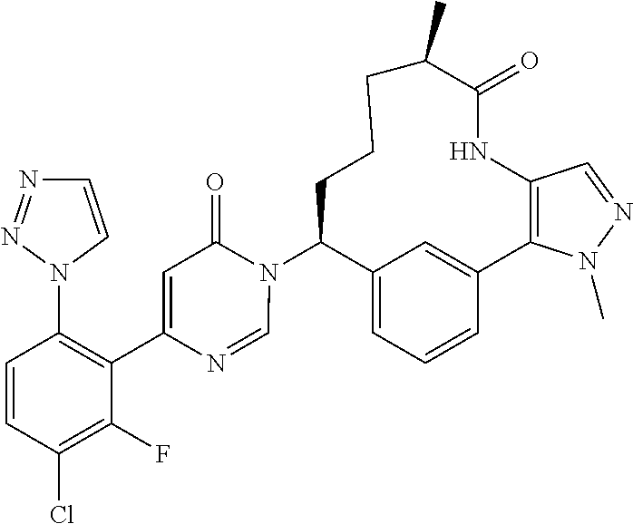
C12=CC=CC(=C1)C1=C(NC(=O)C(C)CCCC2N2C(=O)C=C(C3=C(N4C=CN=N4)C=CC(Cl)=C3F)N=C2)C=NN1C
